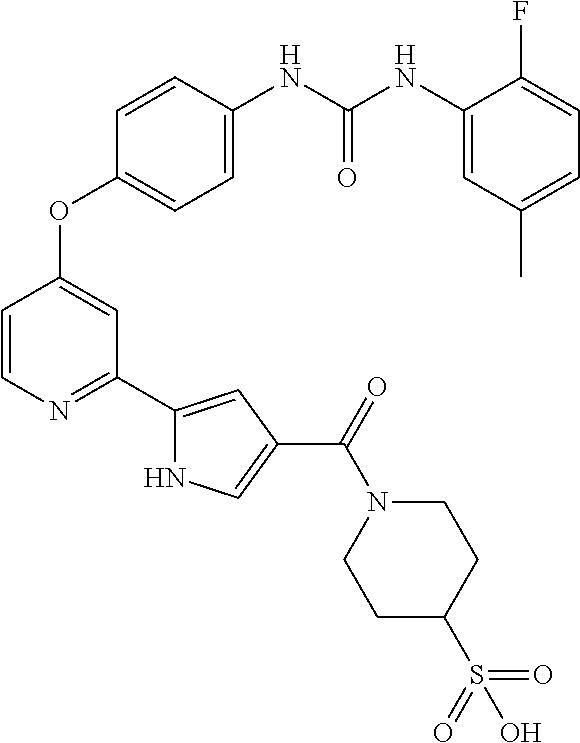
C1=CN=C(C2=CC(C(=O)N3CCC(S(=O)(=O)O)CC3)=CN2)C=C1OC1=CC=C(NC(NC2=CC(C)=CC=C2F)=O)C=C1
